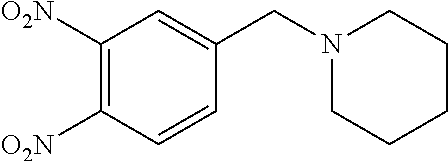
C1([O2N])=C([O2N])C=CC(CN2CCCCC2)=C1
